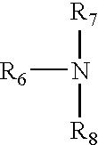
[R6]N([R7])[R8]
